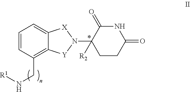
C1=C2C(=C(CN[R1])C=C1)[Y]N(C1([R2])CCC(=O)NC1=O)[X]2
